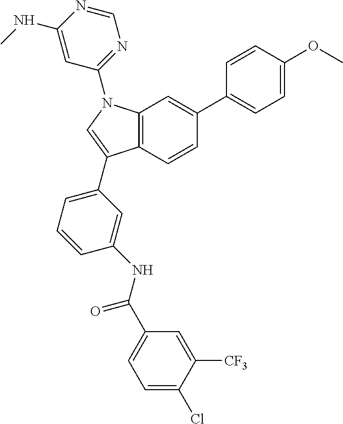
C12=C(C=CC(C3=CC=C(OC)C=C3)=C1)C(C1=CC=CC(NC(=O)C3=CC=C(Cl)C([CF3])=C3)=C1)=CN2C1=NC=NC(NC)=C1
